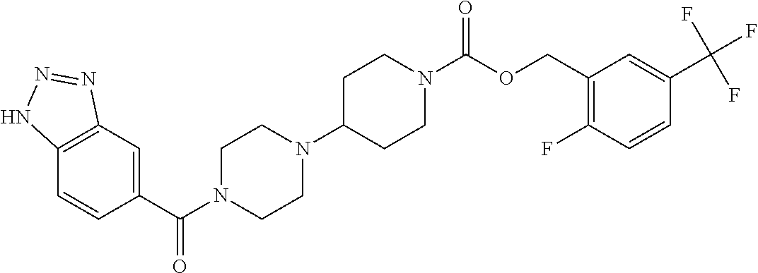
C12=C(C=C(C(N3CCN(C4CCN(C(OCC5=C(F)C=CC(C(F)(F)F)=C5)=O)CC4)CC3)=O)C=C1)N=NN2
